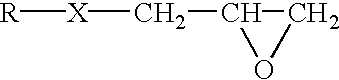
[R][X]CC1OC1
